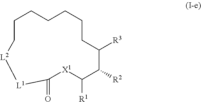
C1CCCCCC([R3])C([R2])C([R1])[X1]C(=O)[L1][L2]C1
